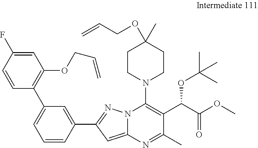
C1=C(F)C=CC(C2=CC=CC(C3=NN4C(=C3)N=C(C)C(C(C(OC)=O)OC(C)(C)C)=C4N3CCC(OCC=C)(C)CC3)=C2)=C1OCC=C
